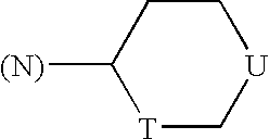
[T]1C[U]CCC1[(N)]
